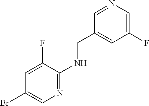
C1=NC=C(F)C=C1CNC1=NC=C(Br)C=C1F
